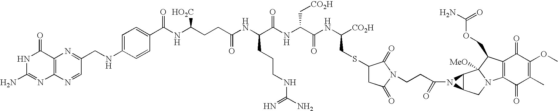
N1C(N)=NC2=C(C1=O)N=C(CNC1=CC=C(C(NC(CCC(=O)NC(C(NC(C[CO2H])C(=O)NC(CSC3CC(=O)N(CCC(=O)N4C5C4C4([MeO])N(C5)C5=C(C4COC(N)=O)C(=O)C(OC)=C(C)C5=O)C3=O)[CO2H])=O)CCCNC(=N)N)[HO2C])=O)C=C1)C=N2
